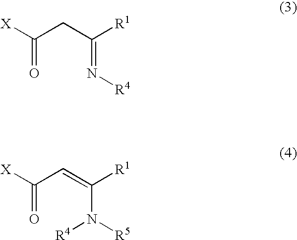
C(CC([R1])=N[R4])([X])=O.C(=O)(C=C(N([R4])[R5])[R1])[X]
